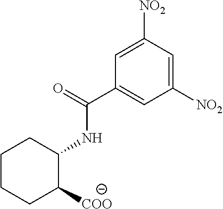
C1CCC([COO])C(NC(C2=CC([NO2])=CC([NO2])=C2)=O)C1
